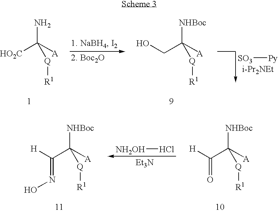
[HO2C]C([A])(N)[Q][R1].C(C([A])([NHBoc])[Q][R1])O.[SO3][Py].[i-Pr2NEt].C(C([A])([NHBoc])[Q][R1])([H])=O.[NH2OH]Cl.[Et3N].C(C([A])([NHBoc])[Q][R1])([H])=NO
